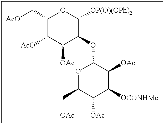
C1(C[AcO])C([AcO])C([OAc])C(OC2OC(C[OAc])C([OAc])C([OCONHMe])C2[OAc])C([OP(O)(OPh)2])O1
